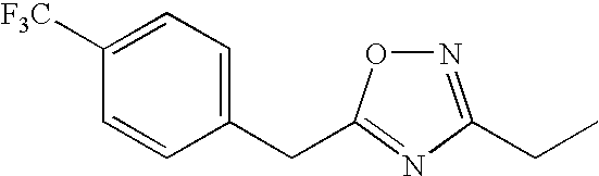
C1(CC2=NC(CC)=NO2)=CC=C([F3C])C=C1
